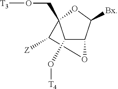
C1(O[T4])C2C([Bx])OC1(CO[T3])C([Z])O2
